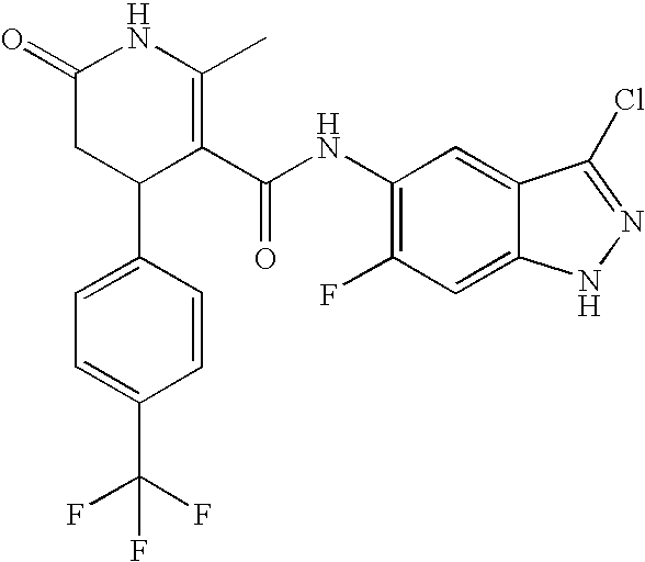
C1=C(C2C(C(NC3=C(F)C=C4C(=C3)C(Cl)=NN4)=O)=C(C)NC(=O)C2)C=CC(C(F)(F)F)=C1
